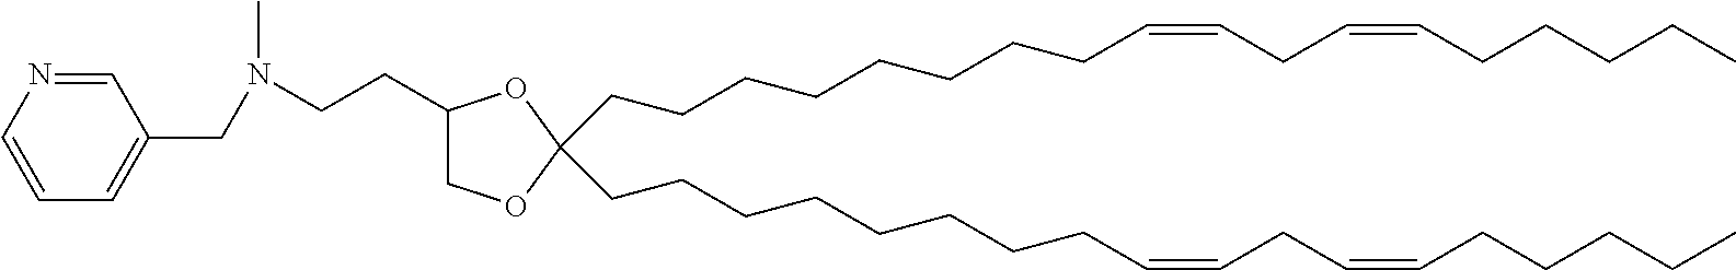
C(CCCCCCCC=CCC=CCCCCC)C1(CCCCCCCCC=CCC=CCCCCC)OCC(CCN(CC2=CC=CN=C2)C)O1
